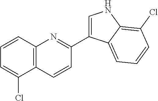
C12=C(C=CC=C1Cl)N=C(C1=CNC3=C(Cl)C=CC=C13)C=C2
